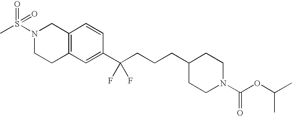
C12=C(C=C(C(CCCC3CCN(C(OC(C)C)=O)CC3)(F)F)C=C1)CCN(S(C)(=O)=O)C2
